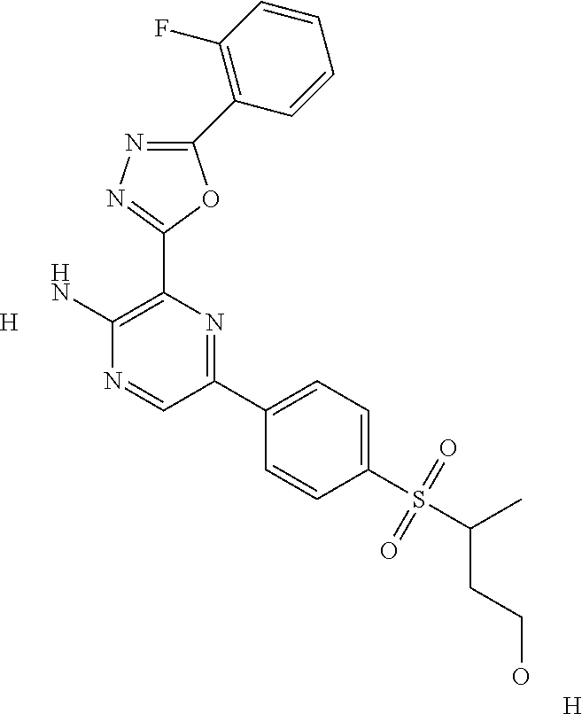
C1(C2=C(F)C=CC=C2)=NN=C(C2=C(N)N=CC(C3=CC=C(S(C(C)CCO)(=O)=O)C=C3)=N2)O1.[H].[H]
